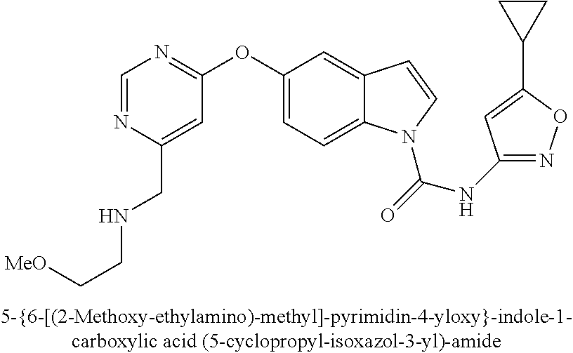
C1(OC2=NC=NC(CNCC[OMe])=C2)=CC=C2C(=C1)C=CN2C(NC1=NOC(C2CC2)=C1)=O
